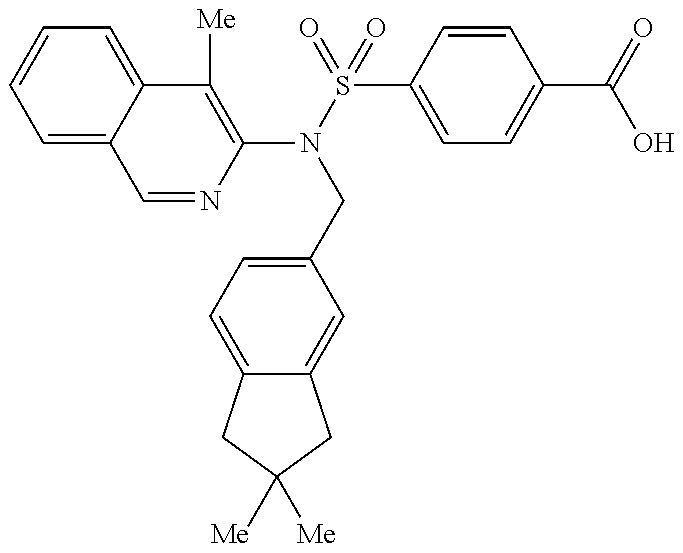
C1=NC(N(S(=O)(=O)C2=CC=C(C(=O)O)C=C2)CC2=CC=C3C(=C2)CC([Me])([Me])C3)=C([Me])C2=CC=CC=C12
